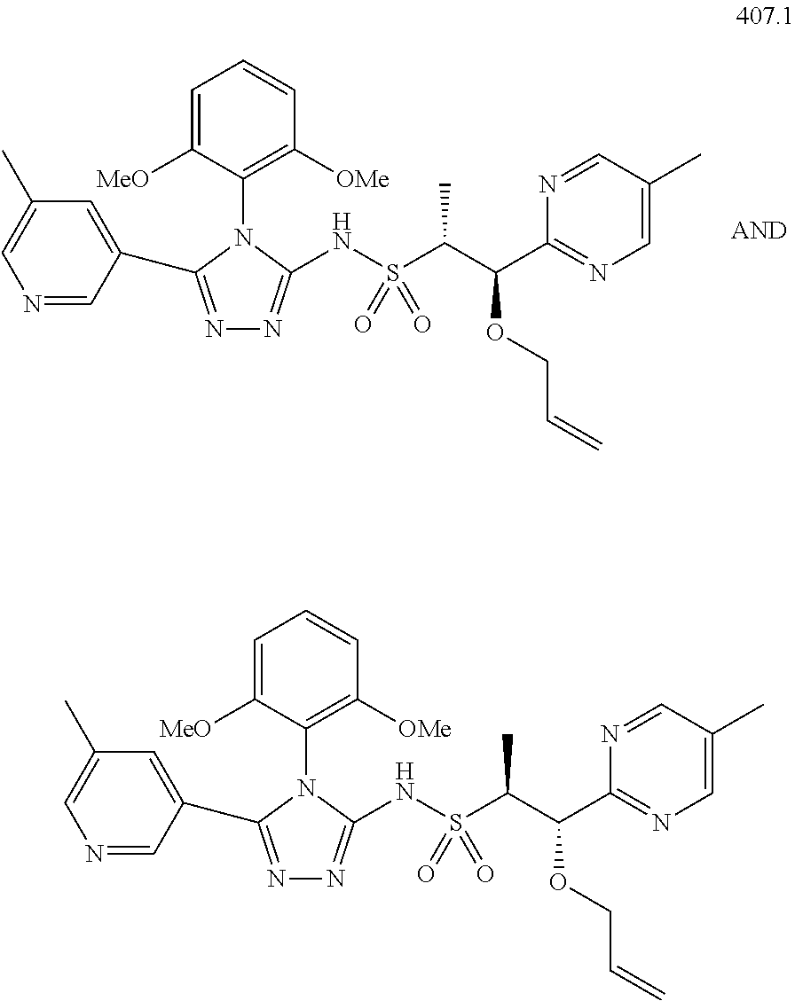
C1=C([MeO])C(N2C(C3=CC(C)=CN=C3)=NN=C2NS(C(C(OCC=C)C2=NC=C(C)C=N2)C)(=O)=O)=C([OMe])C=C1.C1=C([MeO])C(N2C(C3=CC(C)=CN=C3)=NN=C2NS(C(C(OCC=C)C2=NC=C(C)C=N2)C)(=O)=O)=C([OMe])C=C1
